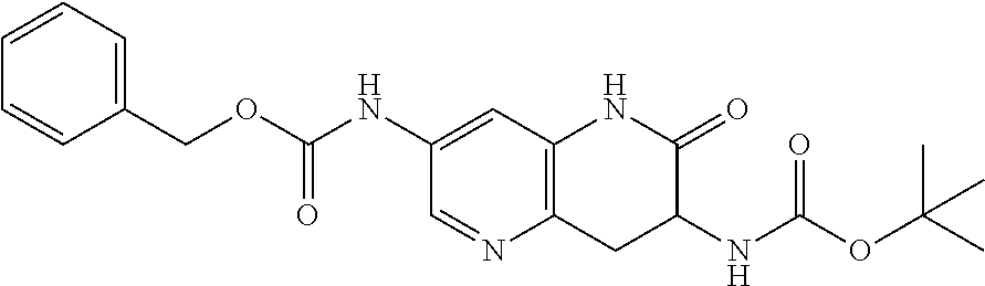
C1(NC(OCC2=CC=CC=C2)=O)=CC2=C(CC(NC(OC(C)(C)C)=O)C(=O)N2)N=C1
